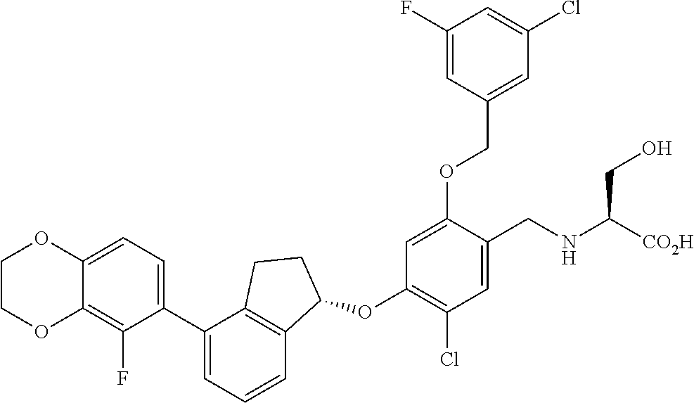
C1COC2=C(F)C(C3=CC=CC4=C3CCC4OC3=C(Cl)C=C(CNC([CO2H])CO)C(OCC4=CC(Cl)=CC(F)=C4)=C3)=CC=C2O1
